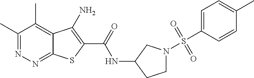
C1(C)=NN=C2C(=C1C)C(N)=C(C(=O)NC1CCN(S(=O)(C3=CC=C(C)C=C3)=O)C1)S2
